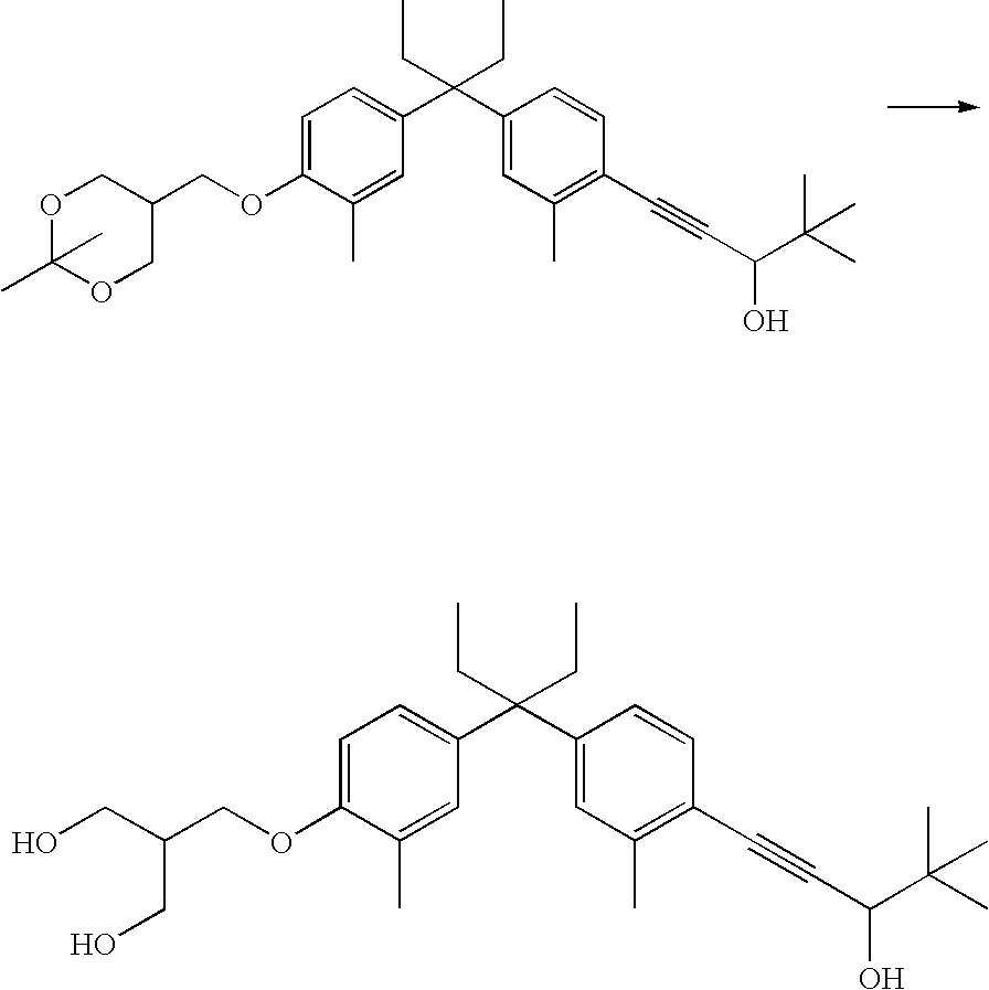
C1=C(OCC2COC(C)(C)OC2)C(C)=CC(C(C2=CC(C)=C(C#CC(O)C(C)(C)C)C=C2)(CC)CC)=C1.C1=C(OCC(CO)CO)C(C)=CC(C(C2=CC(C)=C(C#CC(O)C(C)(C)C)C=C2)(CC)CC)=C1
